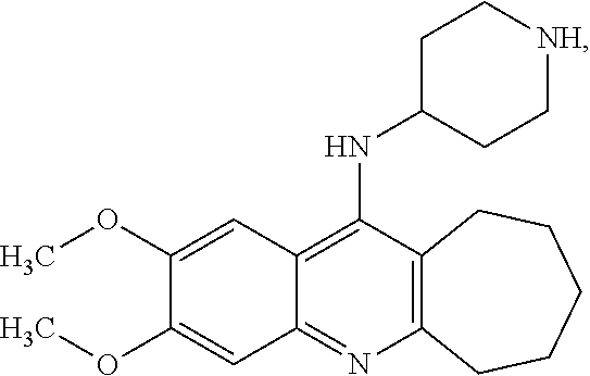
C12=C(N=C3C(=C1NC1CC[NH]CC1)C=C(OC)C(OC)=C3)CCCCC2
